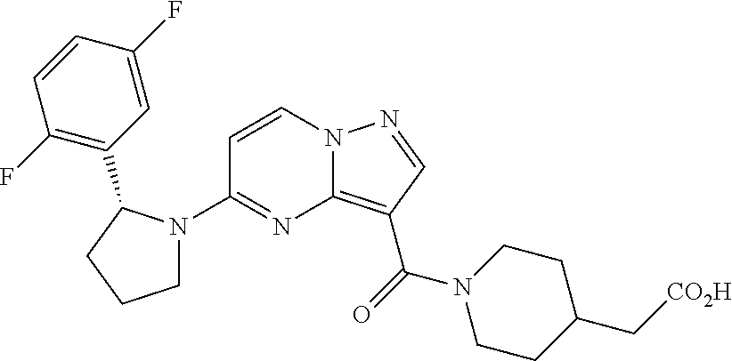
C12=C(C(=O)N3CCC(C[CO2H])CC3)C=NN1C=CC(N1CCCC1C1=C(F)C=CC(F)=C1)=N2
